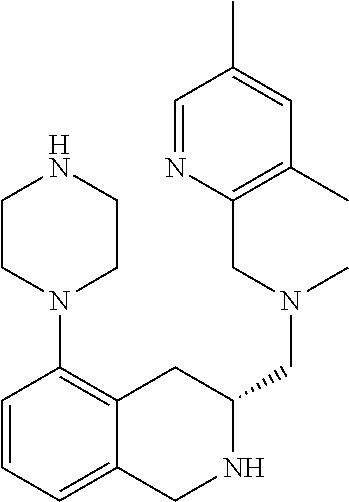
C1=CC=C2C(=C1N1CCNCC1)CC(CN(C)CC1=C(C)C=C(C)C=N1)NC2
